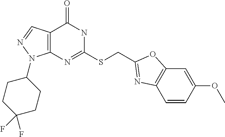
C12=C(N=C(SCC3=NC4=C(C=C(OC)C=C4)O3)NC1=O)N(C1CCC(F)(F)CC1)N=C2
